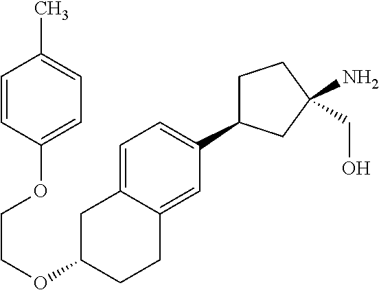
O(C1CCC2=CC(C3CCC(N)(CO)C3)=CC=C2C1)CCOC1=CC=C(C)C=C1
